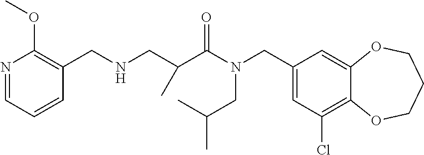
C1(CN(CC(C)C)C(C(C)CNCC2=C(OC)N=CC=C2)=O)=CC(Cl)=C2C(=C1)OCCCO2
